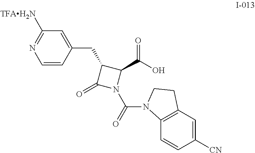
C1(CC2C(=O)N(C(=O)N3C4=C(C=C([CN])C=C4)CC3)C2C(O)=O)=CC([TFAH2N])=NC=C1
